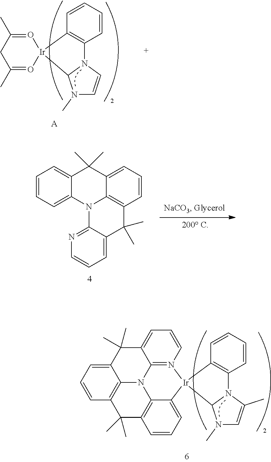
C1=CC=C2C(=C1)C(C)(C)C1=CC=CC3=C1N2C1=NC=CC=C1C3(C)C.C1(C)=O[Ir]2(O=C(C)C1)C1=C(C=CC=C1)N1C2N(C)C=C1.[A].C1=CC2=C3C(=C1)C(C)(C)C1=CC=CN4=C1N3C1=C(C2(C)C)C=CC=C1[Ir]41C2=C(C=CC=C2)N2C1N(C)C=C2C
